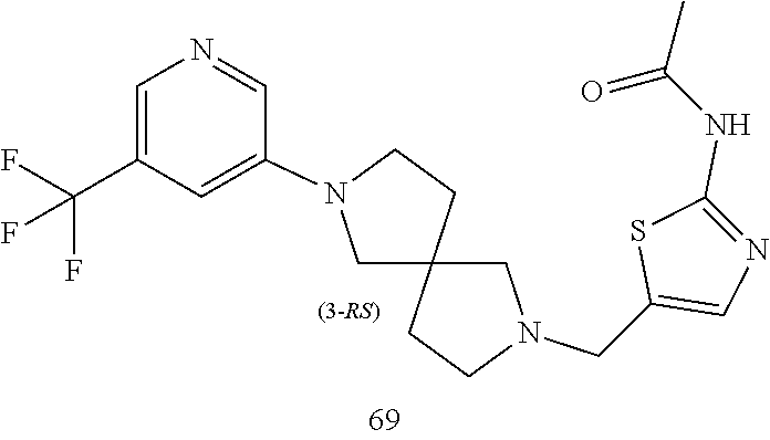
C12(CN(CC3=CN=C(NC(=O)C)S3)CC1)CCN(C1=CC(C(F)(F)F)=CN=C1)C2
